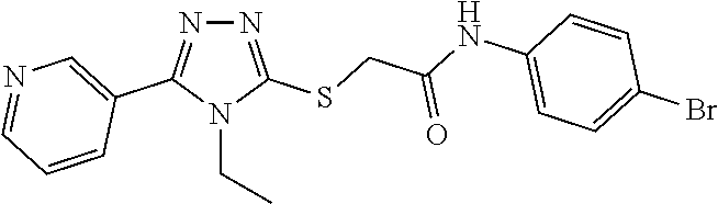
N1=C(SCC(NC2=CC=C(Br)C=C2)=O)N(CC)C(C2=CN=CC=C2)=N1
